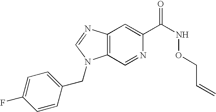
C12=C(N=CN1CC1=CC=C(F)C=C1)C=C(C(NOCC=C)=O)N=C2
